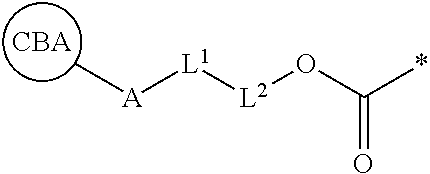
C[A][L1][L2]OC(*)=O.[CBA]
